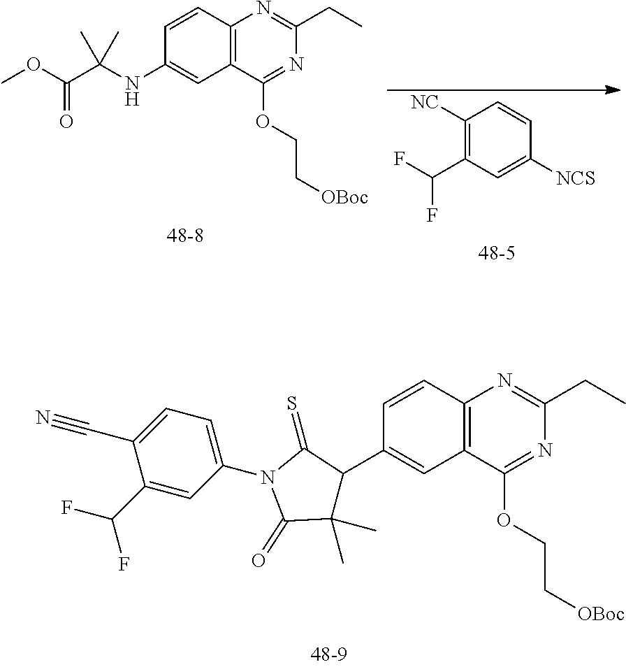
C1([NC])=C(C(F)F)C=C([NCS])C=C1.C12=C(C(OCC[OBoc])=NC(CC)=N1)C=C(NC(C(OC)=O)(C)C)C=C2.C12=C(C(OCC[OBoc])=NC(CC)=N1)C=C(C1C(C)(C)C(=O)N(C3=CC=C(C#N)C(C(F)F)=C3)C1=S)C=C2
